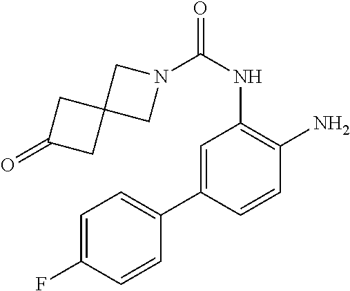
C1=C(C2=CC=C(F)C=C2)C=CC(N)=C1NC(=O)N1CC2(C1)CC(=O)C2
